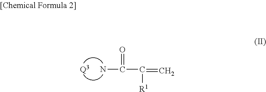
NC(C(=C)[R1])=O.[Q3]
